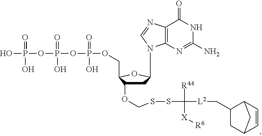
C1C(OCSSC([L2]CC2CC3C=CC2C3)([R4A])[X][R6])C(COP(OP(OP(O)(=O)O)(=O)O)(=O)O)OC1N1C2=C(N=C1)C(=O)NC(N)=N2
